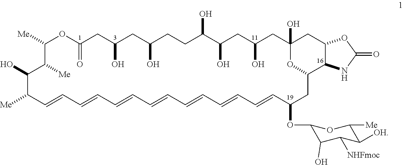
C1([Me])OC(=O)CC(O)CC(O)CCC(O)C(O)CC(O)CC2(O)CC3C(C(CC(OC4C(O)C([NHFmoc])C([OH])C([Me])O4)C=CC=CC=CC=CC=CC=CC=CC([Me])C(O)C1[Me])O2)NC(=O)O3
